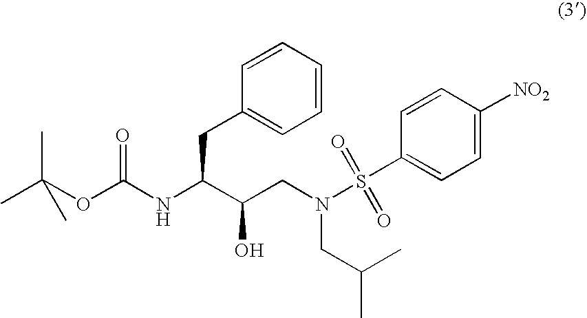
N(C(C(CN(S(=O)(=O)C1=CC=C([NO2])C=C1)CC(C)C)O)CC1=CC=CC=C1)C(=O)OC(C)(C)C
